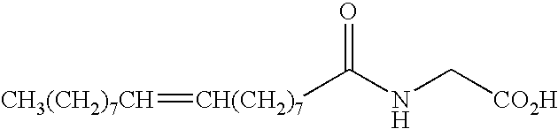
O=C(NC[CO2H])[CH(CH2)7]=[CH3(CH2)7CH]
